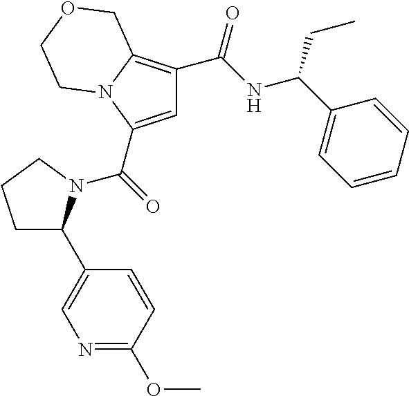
C1=C(C(=O)N2C(C3=CN=C(OC)C=C3)CCC2)N2C(=C1C(NC(C1=CC=CC=C1)CC)=O)COCC2
